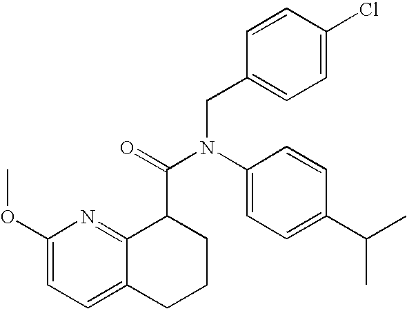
C1(OC)=CC=C2C(=N1)C(C(=O)N(C1=CC=C(C(C)C)C=C1)CC1=CC=C(Cl)C=C1)CCC2
